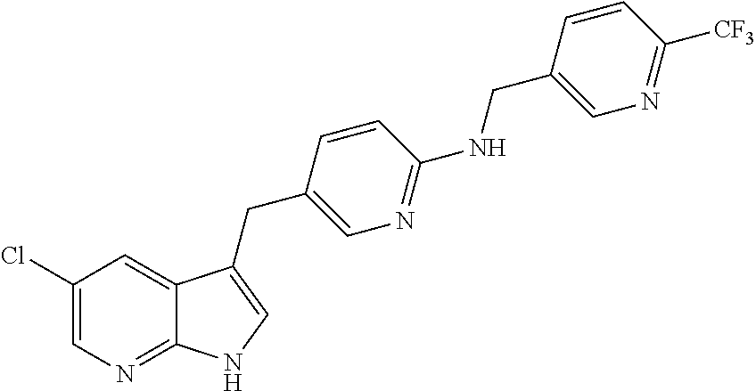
C12=CC(Cl)=CN=C1NC=C2CC1=CN=C(NCC2=CN=C([CF3])C=C2)C=C1
